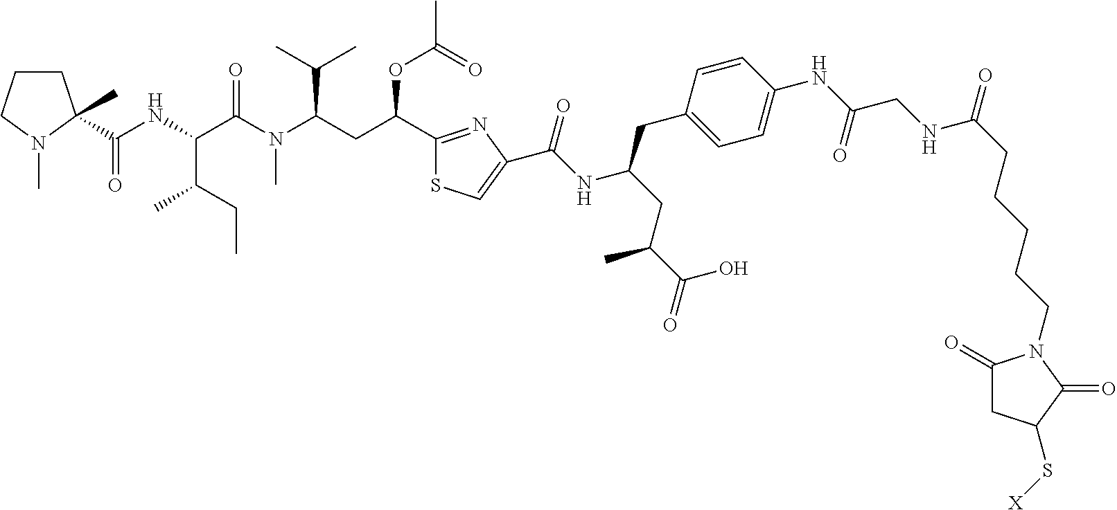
C1CC(C(NC(C(N(C(CC(C2=NC(C(NC(CC(C(=O)O)C)CC3=CC=C(NC(CNC(CCCCCN4C(=O)CC(S[X])C4=O)=O)=O)C=C3)=O)=CS2)OC(C)=O)C(C)C)C)=O)C(CC)C)=O)(C)N(C)C1
